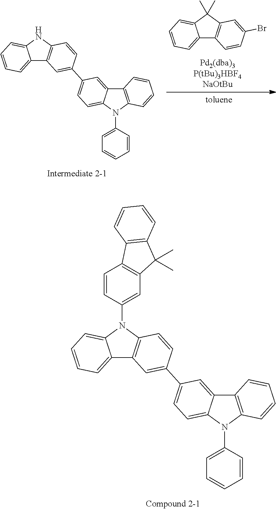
C12=CC=CC=C1N(C1=CC3=C(C=C1)C1=C(C3(C)C)C=CC=C1)C1=C2C=C(C2=CC=C3C(=C2)C2=C(N3C3=CC=CC=C3)C=CC=C2)C=C1.C12=CC=CC=C1C(C)(C)C1=C2C=CC(Br)=C1.C12=CC=CC=C1NC1=C2C=C(C2=CC=C3C(=C2)C2=C(N3C3=CC=CC=C3)C=CC=C2)C=C1
